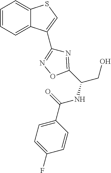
C1=CC=C2C(=C1)SC=C2C1=NOC(C(NC(=O)C2=CC=C(F)C=C2)CO)=N1
